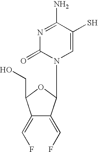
OCC1C(=CF)C(=CF)C(N2C=C(S)C(N)=NC2=O)O1
